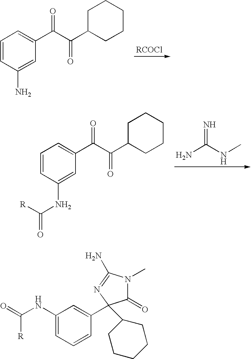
C1=CC(N)=CC(C(C(=O)C2CCCCC2)=O)=C1.C1=CC(NC(=O)[R])=CC(C(C(=O)C2CCCCC2)=O)=C1.NC(NC)=N.O=C([R])NC1=CC=CC(C2(C3CCCCC3)C(=O)N(C)C(N)=N2)=C1
